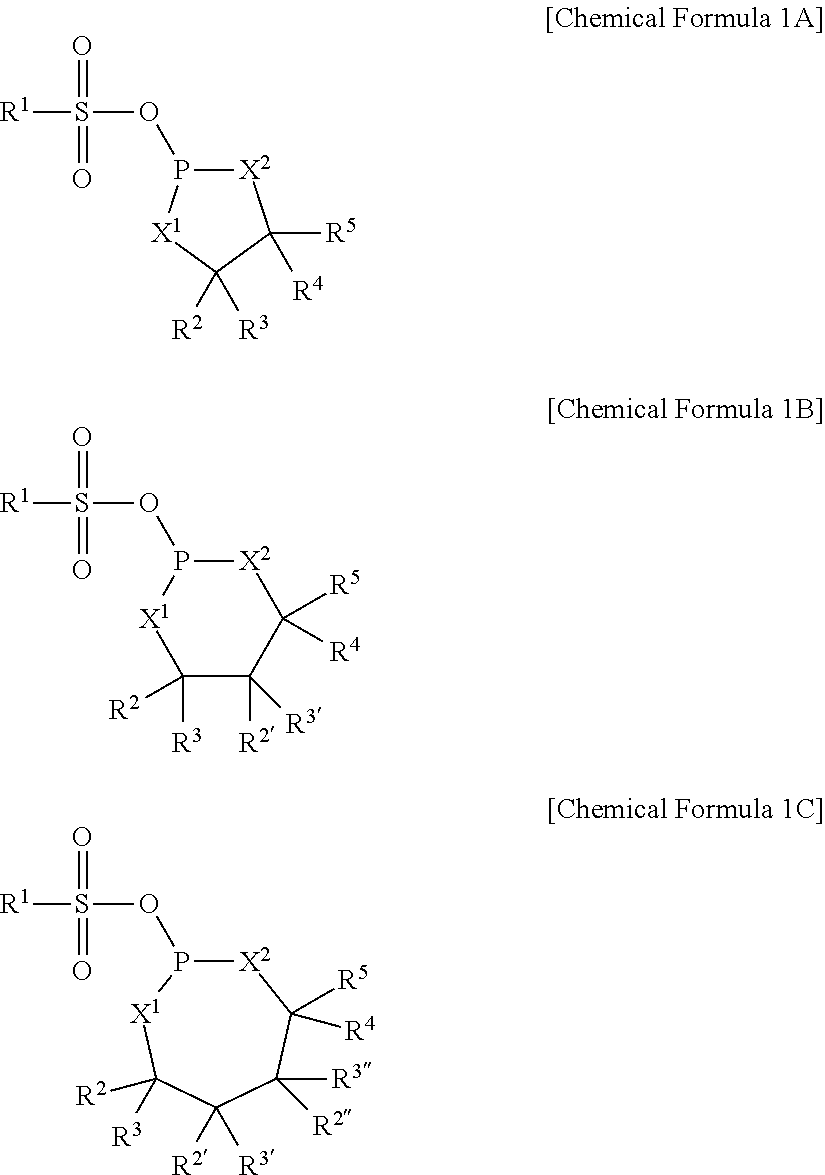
[R1]S(OP1[X2]C([R5])([R4])C([R2])([R3])[X1]1)(=O)=O.[R1]S(OP1[X1]C([R3])([R2])C([R2])([R3])C([R5])([R4])[X2]1)(=O)=O.[R1]S(OP1[X2]C([R4])([R5])C([R3])([R2])C([R2])([R3])C([R3])([R2])[X1]1)(=O)=O
